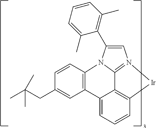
C1=C(C2=C(C)C=CC=C2C)N2C3=N1[Ir]C1=C3C(=CC=C1)C1=C2C=CC(CC(C)(C)C)=C1
